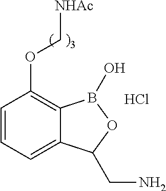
C1=CC=C2C(=C1OC[NHAc])B(O)OC2CN.Cl
